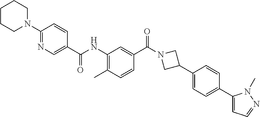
C1(N2CCCCC2)=NC=C(C(NC2=C(C)C=CC(C(N3CC(C4=CC=C(C5=CC=NN5C)C=C4)C3)=O)=C2)=O)C=C1
